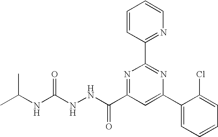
C1(C2=CC(C(NNC(NC(C)C)=O)=O)=NC(C3=NC=CC=C3)=N2)=CC=CC=C1Cl
